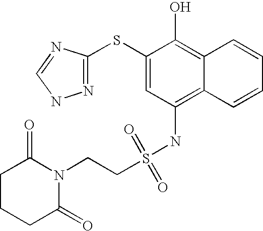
N1(CCS(NC2=C3C(=C(O)C(SC4=NNC=N4)=C2)C=CC=C3)(=O)=O)C(=O)CCCC1=O
